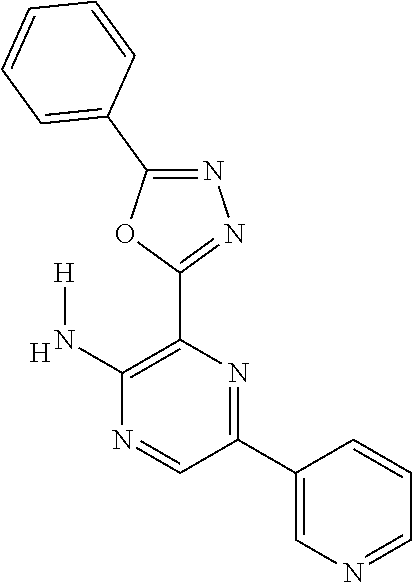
[H].C1(N[H])=C(C2=NN=C(C3=CC=CC=C3)O2)N=C(C2=CN=CC=C2)C=N1
